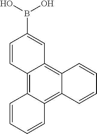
C1=CC2=C3C(=C4C(=C2C=C1B(O)O)C=CC=C4)C=CC=C3
